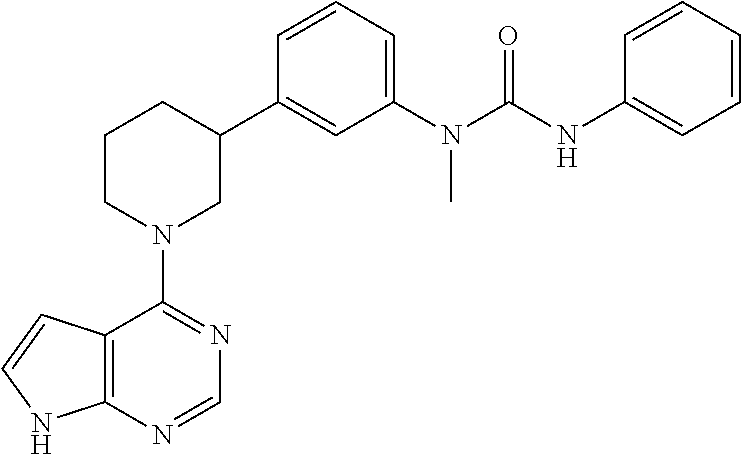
C12=C(N=CN=C1N1CC(C3=CC(N(C(NC4=CC=CC=C4)=O)C)=CC=C3)CCC1)NC=C2
